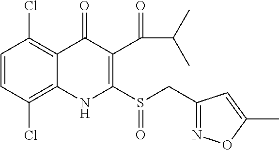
C1=CC(Cl)=C2C(=C1Cl)C(=O)C(C(C(C)C)=O)=C(S(CC1=NOC(C)=C1)=O)N2
